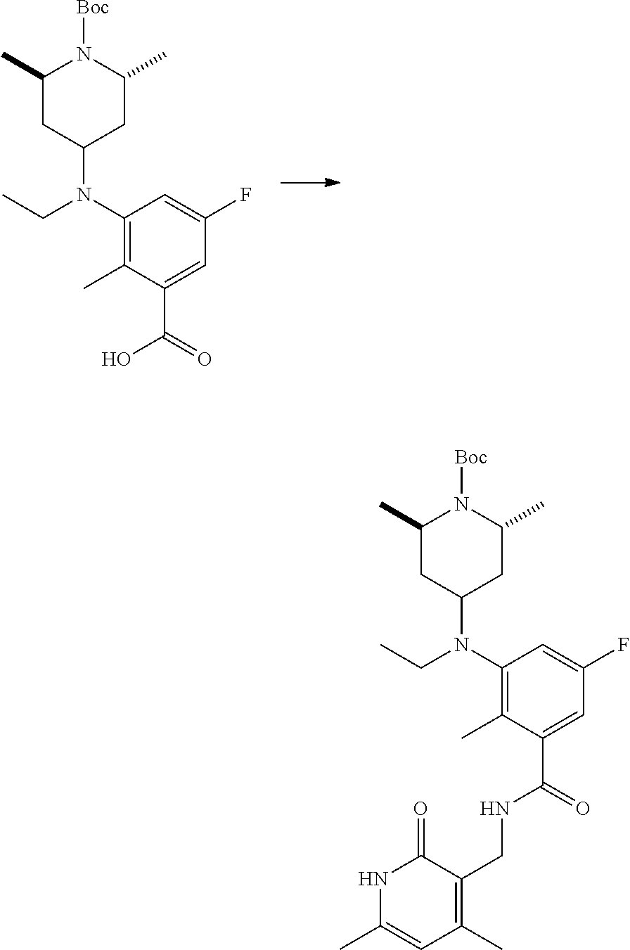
C1(N(CC)C2CC(C)N([Boc])C(C)C2)=C(C)C(C(=O)O)=CC(F)=C1.C1(N(CC)C2CC(C)N([Boc])C(C)C2)=C(C)C(C(=O)NCC2=C(C)C=C(C)NC2=O)=CC(F)=C1
